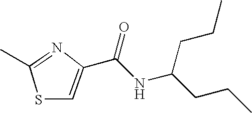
C1(C(NC(CCC)CCC)=O)=CSC(C)=N1
